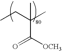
CCC(C)(C)C(=O)[OCH3]
